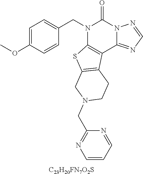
C1=C(OC)C=CC(CN2C3=C(C4=NC=NN4C2=O)C2=C(S3)CN(CC3=NC=CC=N3)CC2)=C1.[C23H20FN7O2S]
